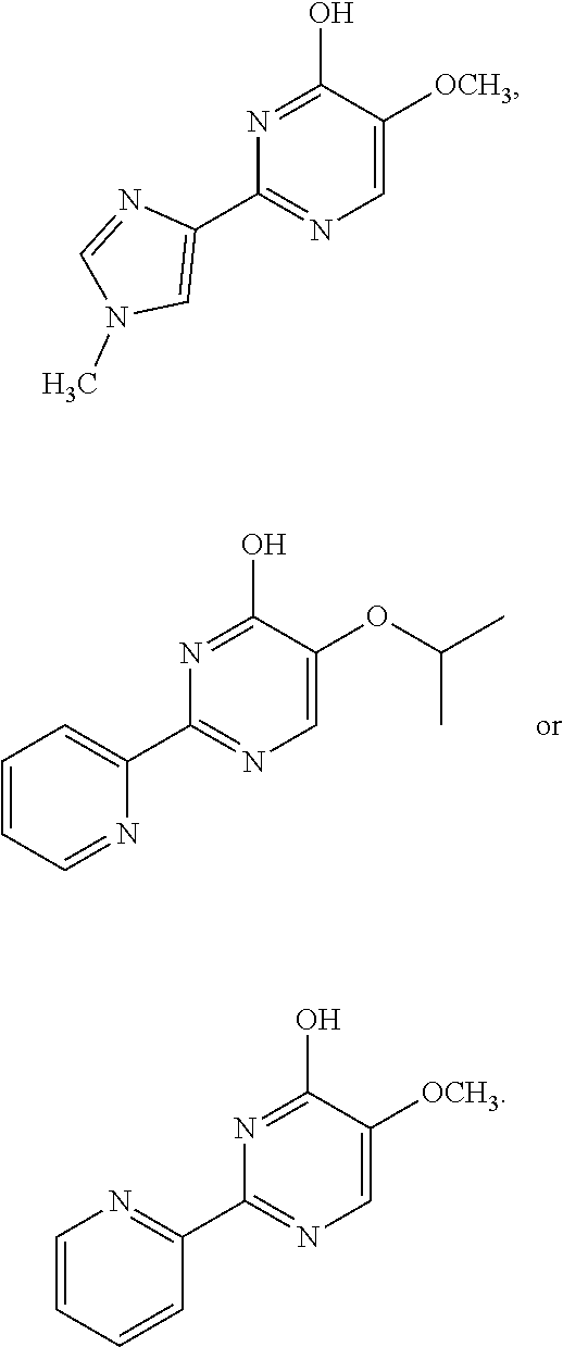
C1=C(OC(C)C)C(O)=NC(C2=CC=CC=N2)=N1.C1=C([OCH3])C(O)=NC(C2=CN(C)C=N2)=N1.C1=C([OCH3])C(O)=NC(C2=NC=CC=C2)=N1
